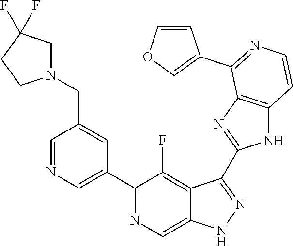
C1=NC=C(C2=NC=C3C(=C2F)C(C2=NC4=C(N2)C=CN=C4C2=COC=C2)=NN3)C=C1CN1CC(F)(F)CC1
